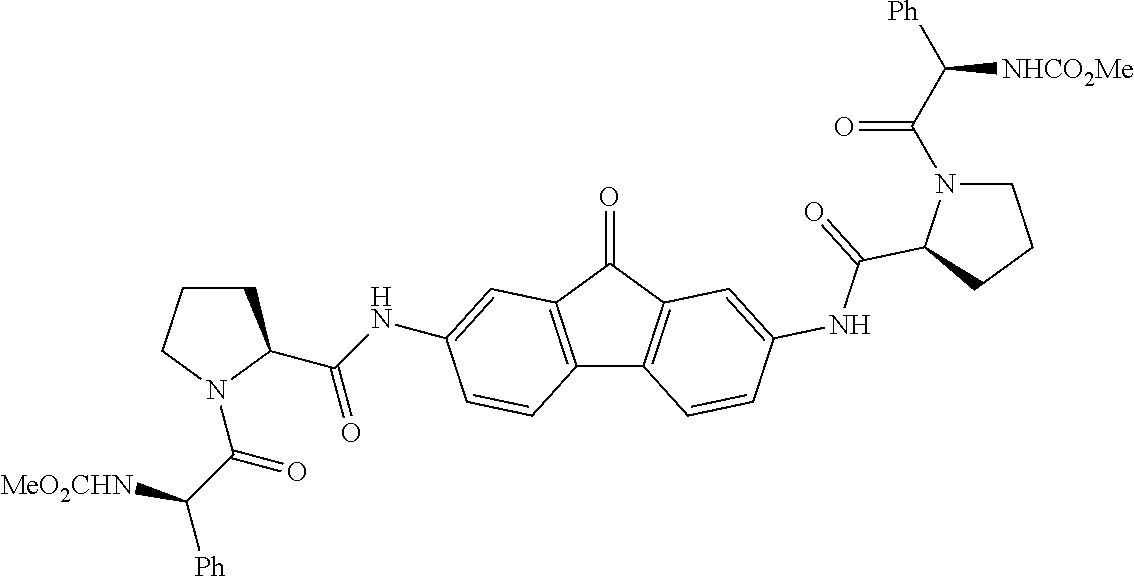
C1CCN(C(C([MeO2CHN])[Ph])=O)C1C(NC1=CC2=C(C3=C(C2=O)C=C(NC(=O)C2N(C(C([Ph])[NHCO2Me])=O)CCC2)C=C3)C=C1)=O
